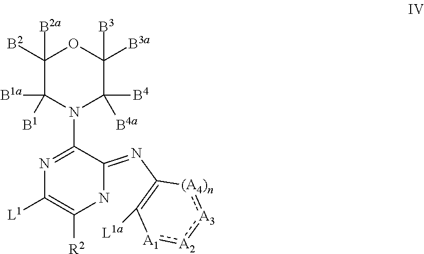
N1=C(N2C([B4])([B4a])C([B3a])([B3])OC([B2])([B2a])C2([B1a])[B1])C(=NC2=C([L1a])[A1]:[A2]:[A3]:[(A4)n]2)NC([R2])=C1[L1]
